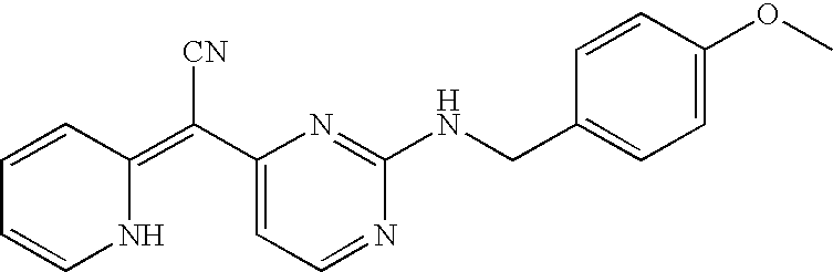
N1C(=C(C2=CC=NC(NCC3=CC=C(OC)C=C3)=N2)[CN])C=CC=C1
